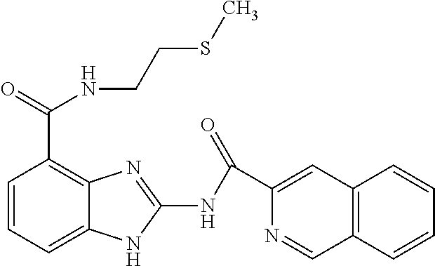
C1=CC=C2C(=C1C(=O)NCCSC)N=C(NC(C1=CC3=C(C=N1)C=CC=C3)=O)N2
